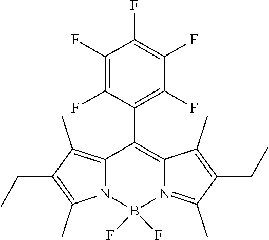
C12=C(C)C(CC)=C(C)N1B(F)(F)N1=C(C)C(CC)=C(C)C1=C2C1=C(F)C(F)=C(F)C(F)=C1F
